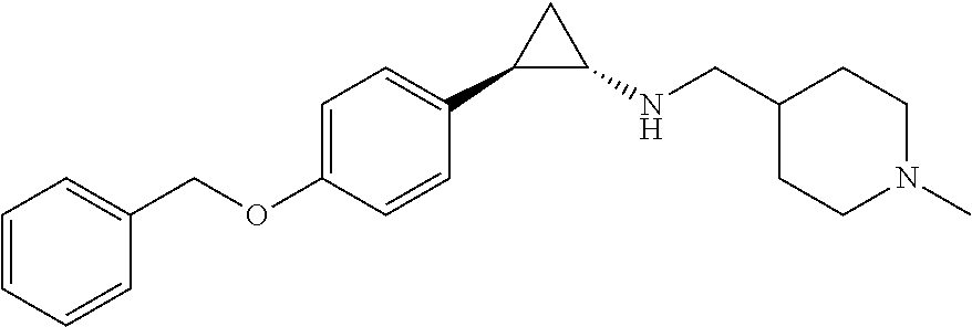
C1=C(OCC2=CC=CC=C2)C=CC(C2C(NCC3CCN(C)CC3)C2)=C1
